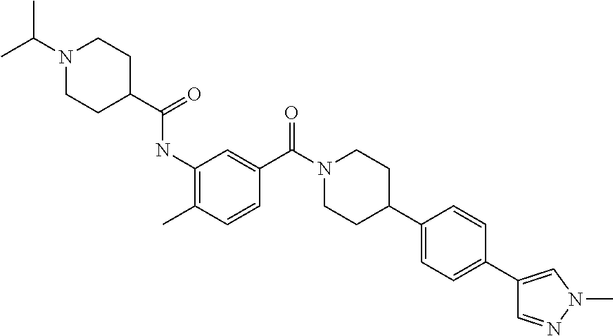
C1(C(=O)NC2=C(C)C=CC(C(N3CCC(C4=CC=C(C5=CN(C)N=C5)C=C4)CC3)=O)=C2)CCN(C(C)C)CC1
